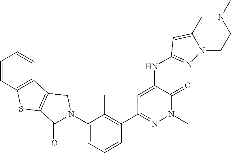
N12CCN(C)CC1=CC(NC1=CC(C3=C(C)C(N4C(=O)C5=C(C6=C(C=CC=C6)S5)C4)=CC=C3)=NN(C)C1=O)=N2
